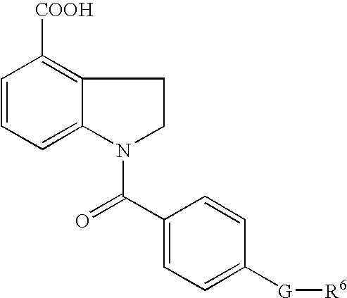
C1=CC=C2C(=C1[COOH])CCN2C(C1=CC=C([G][R6])C=C1)=O
